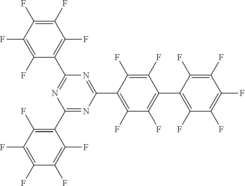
C1(F)=C(F)C(C2=NC(C3=C(F)C(F)=C(F)C(F)=C3F)=NC(C3=C(F)C(F)=C(C4=C(F)C(F)=C(F)C(F)=C4F)C(F)=C3F)=N2)=C(F)C(F)=C1F
